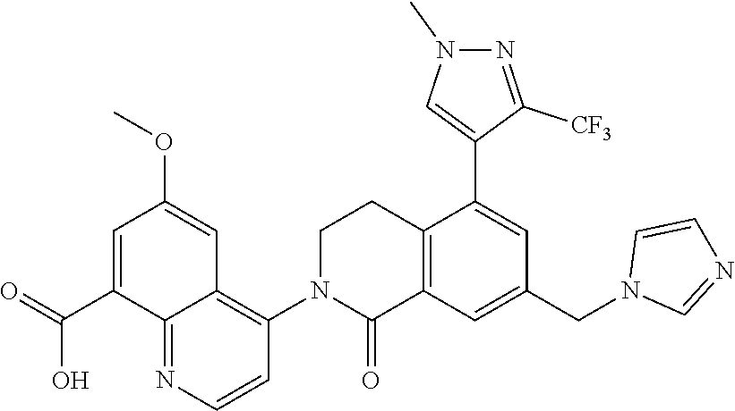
C1N(C2=C3C(=NC=C2)C(C(O)=O)=CC(OC)=C3)C(=O)C2=C(C1)C(C1=CN(C)N=C1[CF3])=CC(CN1C=NC=C1)=C2
